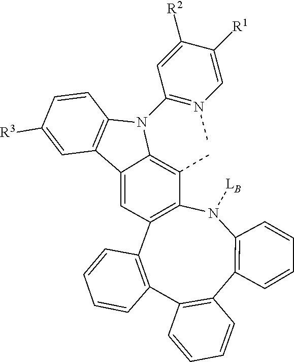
[LB]N1C2=C(C3=C(C4=C(C5=C1C(C)=C1C(=C5)C5=C(N1C1=N(C)C=C([R1])C([R2])=C1)C=CC([R3])=C5)C=CC=C4)C=CC=C3)C=CC=C2
